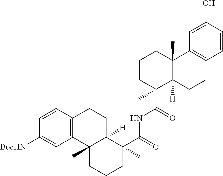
C1(C(=O)NC(C2(C)C3([H])C(C)(CCC2)C2=C(CC3)C=CC([BocHN])=C2)=O)(C)C2([H])C(C)(CCC1)C1=C(CC2)C=CC(O)=C1
